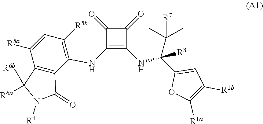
C1(NC2=C([R5b])C=C([R5a])C3=C2C(=O)N([R4])C3([R6b])[R6a])=C(NC(C2=CC([R1b])=C([R1a])O2)(C(C)(C)[R7])[R3])C(=O)C1=O
